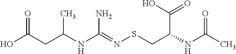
OC(CC(NC(=NSCC(NC(C)=O)C(O)=O)N)C)=O
